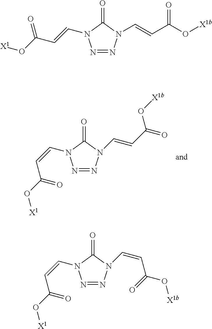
N1=NN(C=CC(O[X1b])=O)C(=O)N1C=CC(O[X1])=O.N1=NN(C=CC(=O)O[X1b])C(=O)N1C=CC(O[X1])=O.N1=NN(C=CC(=O)O[X1b])C(=O)N1C=CC(O[X1])=O
